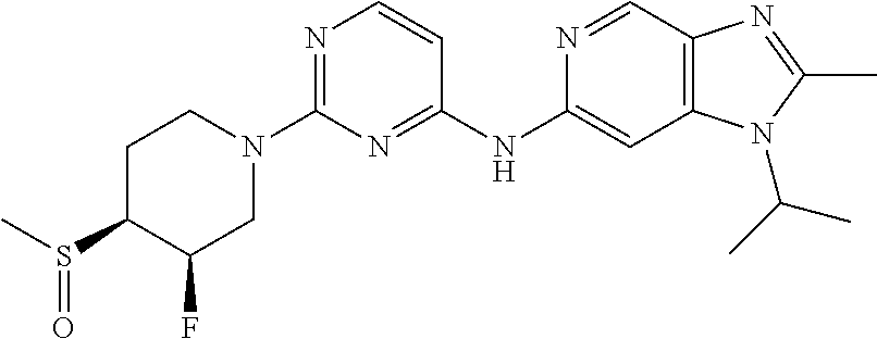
N1=C(N2CCC(S(C)=O)C(F)C2)N=C(NC2=CC3=C(C=N2)N=C(C)N3C(C)C)C=C1
